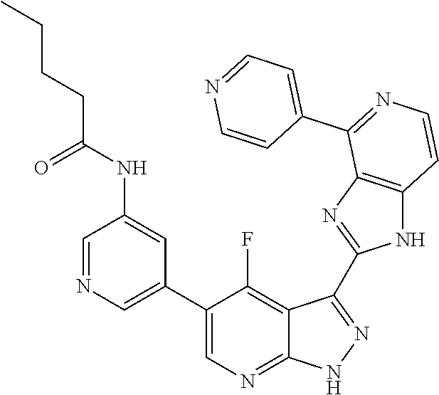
C1=NC=C(C2=CN=C3C(=C2F)C(C2=NC4=C(N2)C=CN=C4C2=CC=NC=C2)=N[N H]3)C=C1NC(CCCC)=O
